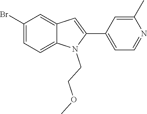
C1=C(C)N=CC=C1C1=CC2=CC(Br)=CC=C2N1CCOC
